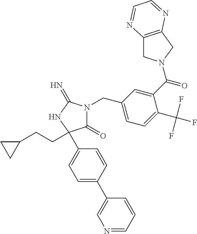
C1(=O)N(CC2=CC=C(C(F)(F)F)C(C(=O)N3CC4=C(C3)N=CC=N4)=C2)C(=N)NC1(C1=CC=C(C2=CN=CC=C2)C=C1)CCC1CC1
